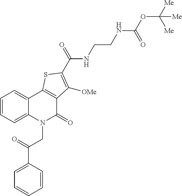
C1=CC=C2C(=C1)C1=C(C(=O)N2CC(C2=CC=CC=C2)=O)C([OMe])=C(C(=O)NCCNC(OC([Me])([Me])[Me])=O)S1
